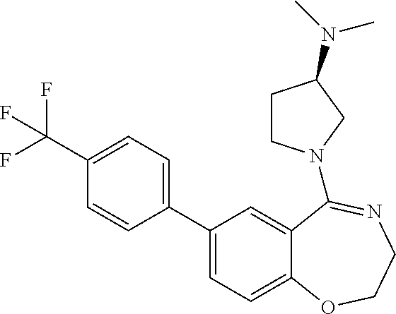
C1=CC(C2=CC=C3C(=C2)C(N2CCC(N(C)C)C2)=NCCO3)=CC=C1C(F)(F)F
